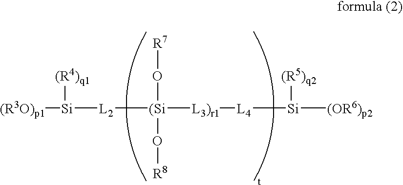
[(R3O)p1][Si]([L2][(Si]([L3)r1][L4][Si]([(OR6)p2])[(R5)q2])(O[R7])O[R8])[(R4)q1]
